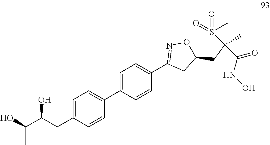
C1(C2=CC=C(CC(C(O)C)O)C=C2)=CC=C(C2=NOC(CC(C)(C(=O)NO)S(=O)(=O)C)C2)C=C1
